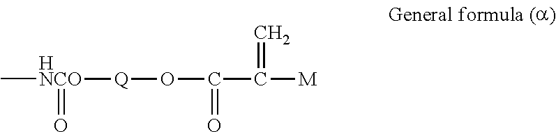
C[HNCO](=O)[Q]OC(C(=C)[M])=O
